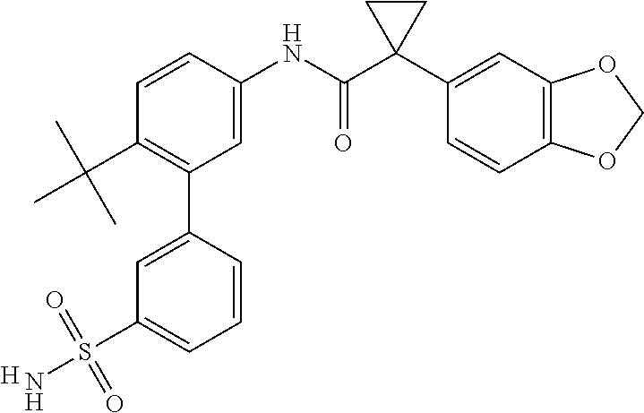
C1=C(NC(C2(C3=CC4=C(C=C3)OCO4)CC2)=O)C=CC(C(C)(C)C)=C1C1=CC(S(=O)(=O)N)=CC=C1.[H]
